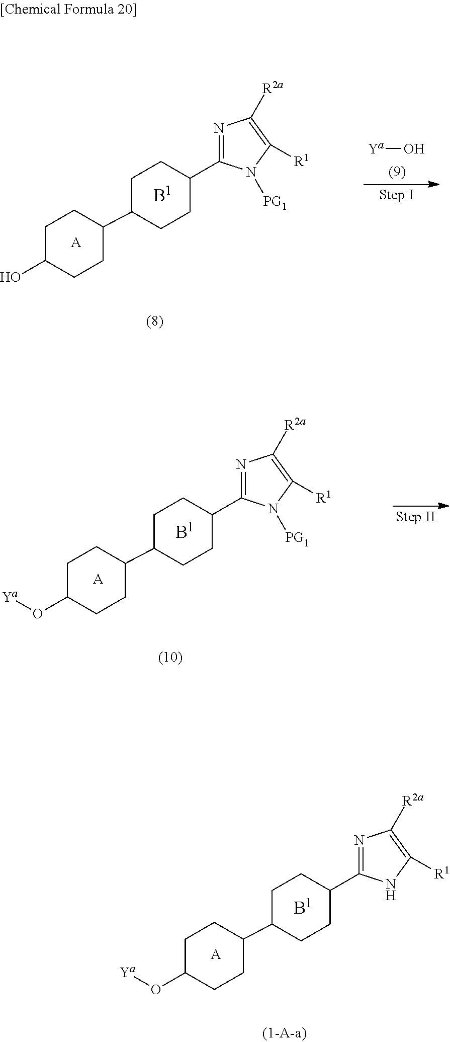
[A].C1C(C2CCC(O[Ya])CC2)CCC(C2=NC([R2a])=C([R1])N2[PG1])C1.[A].C1C(C2CCC(O)CC2)CCC(C2=NC([R2a])=C([R1])N2[PG1])C1.[Ya]O.[A].C1C(C2CCC(O[Ya])CC2)CCC(C2=NC([R2a])=C([R1])N2)C1
